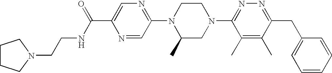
N1=CC(N2C(C)CN(C3=NN=C(CC4=CC=CC=C4)C(C)=C3C)CC2)=NC=C1C(=O)NCCN1CCCC1
